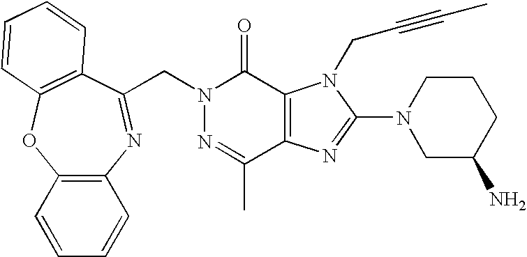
N1(CC2=NC3=C(OC4=C2C=CC=C4)C=CC=C3)N=C(C)C2=C(C1=O)N(CC#CC)C(N1CC(N)CCC1)=N2
